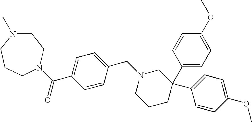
C1=CC(CN2CCCC(C3=CC=C(OC)C=C3)(C3=CC=C(OC)C=C3)C2)=CC=C1C(=O)N1CCCN(C)CC1
